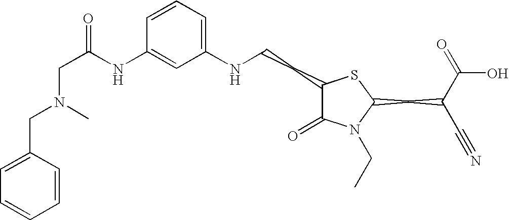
C1(NCCC2C(=O)N(CC)C(CC(C#N)C(=O)O)S2)=CC=CC(NC(CN(CC2=CC=CC=C2)C)=O)=C1
